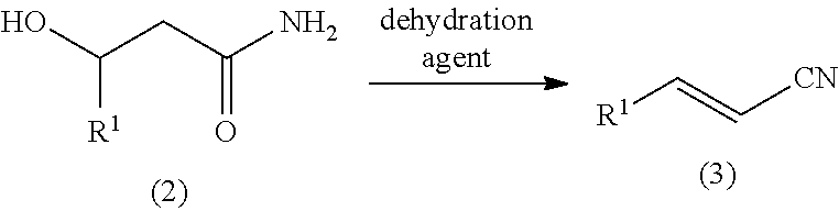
C([R1])(CC(=O)N)O.[R1]C=C[CN]
